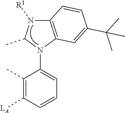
C12=C(N(C3=CC=CC([LA])=C3C)C(C)N1[R1])C=C(C(C)(C)C)C=C2
